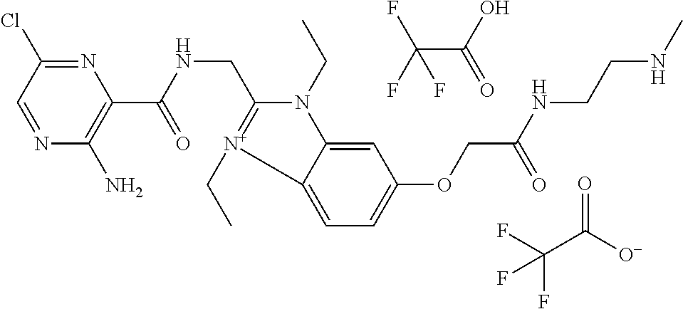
C1(Cl)=NC(C(=O)NCC2=[N+](CC)C3=CC=C(OCC(=O)NCCNC)C=C3N2CC)=C(N)N=C1.FC(F)(C(=O)[O-])F.FC(C(O)=O)(F)F
